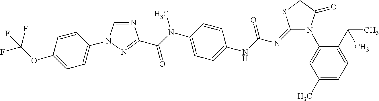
N1(C2=CC(C)=CC=C2C(C)C)C(=O)CSC1=NC(NC1=CC=C(N(C(C2=NN(C3=CC=C(OC(F)(F)F)C=C3)C=N2)=O)C)C=C1)=O
